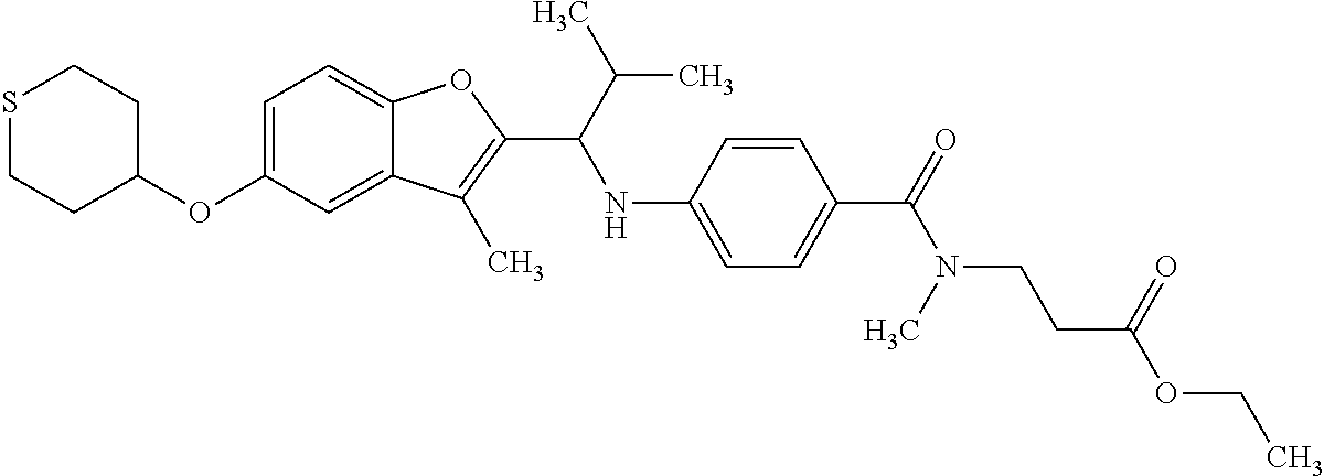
C1=C(OC2CCSCC2)C=C2C(=C1)OC(C(NC1=CC=C(C(=O)N(CCC(=O)OCC)C)C=C1)C(C)C)=C2C
